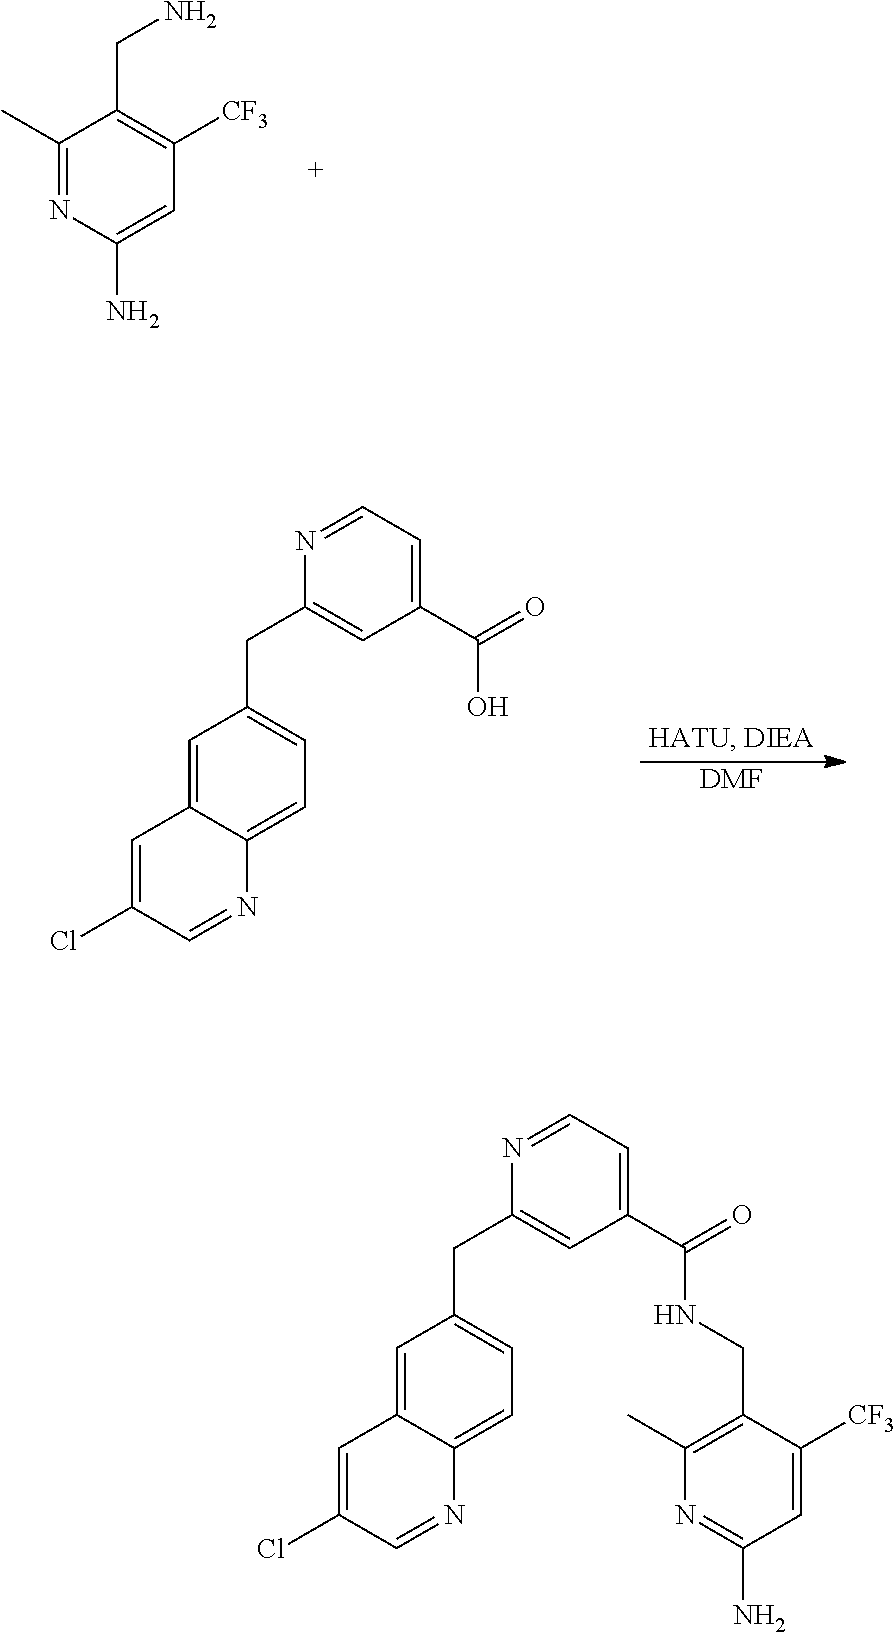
C1(C)=NC(N)=CC([CF3])=C1CN.[DMF].C1=C(Cl)C=NC2=CC=C(CC3=CC(C(O)=O)=CC=N3)C=C12.C1=C(Cl)C=NC2=CC=C(CC3=CC(C(NCC4=C(C)N=C(N)C=C4[CF3])=O)=CC=N3)C=C12
